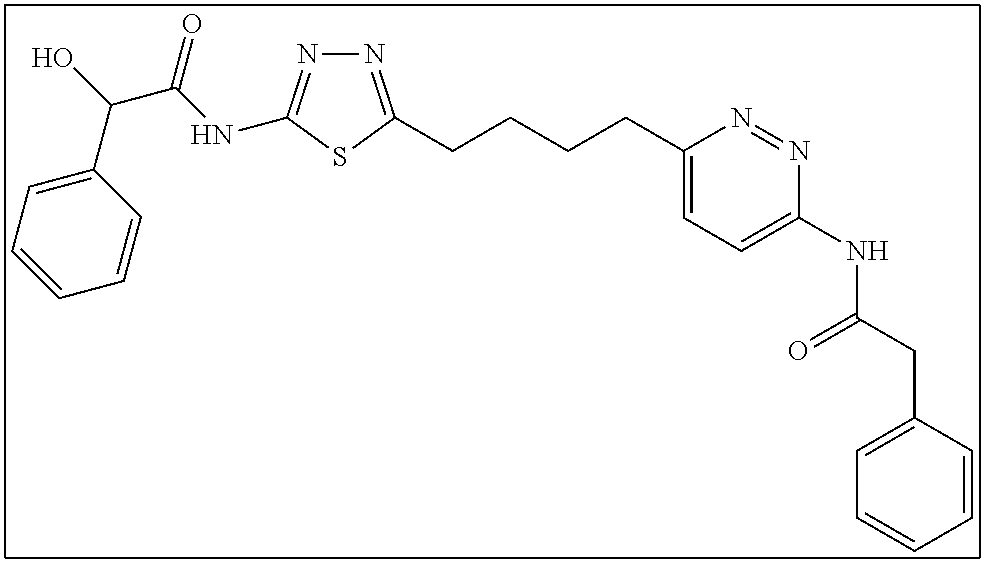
N1=C(CCCCC2=CC=C(NC(CC3=CC=CC=C3)=O)N=N2)SC(NC(C(O)C2=CC=CC=C2)=O)=N1
